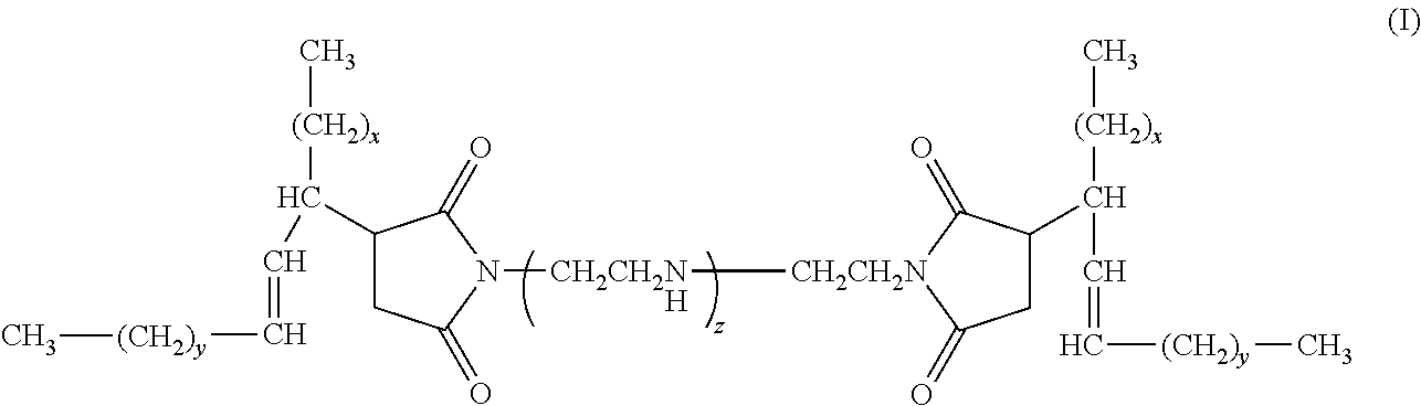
C1(C(C=C[(CH2)y]C)[(CH2)x]C)CC(=O)N([CH2CH2N][CH2CH2N]2C(=O)CC(C(C=C[(CH2)y]C)[(CH2)x]C)C2=O)C1=O.[H]
